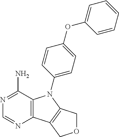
C12=C(C(N)=NC=N1)N(C1=CC=C(OC3=CC=CC=C3)C=C1)C1=C2COC1
